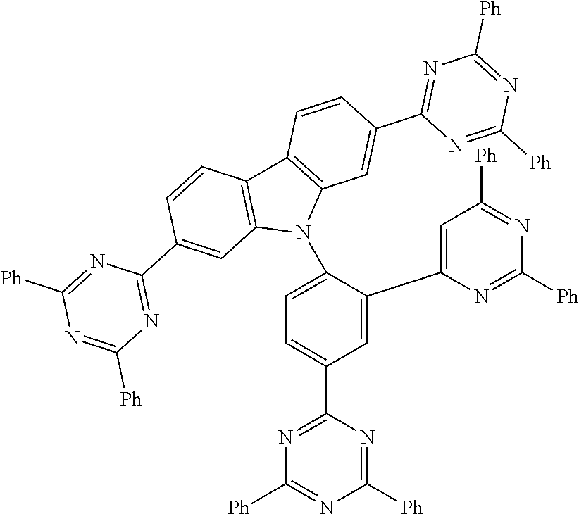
C1=C(C2=CC([Ph])=NC([Ph])=N2)C(N2C3=C(C4=C2C=C(C2=NC([Ph])=NC([Ph])=N2)C=C4)C=CC(C2=NC([Ph])=NC([Ph])=N2)=C3)=CC=C1C1=NC([Ph])=NC([Ph])=N1
